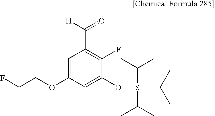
C1=C(OCCF)C=C(O[Si](C(C)C)(C(C)C)C(C)C)C(F)=C1C([H])=O
